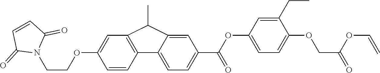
O(CCN1C(=O)C=CC1=O)C1=CC2=C(C3=CC=C(C(=O)OC4=CC=C(OCC(=O)OC=C)C(CC)=C4)C=C3C2C)C=C1
